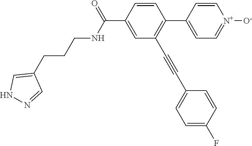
C1=CC(C(=O)NCCCC2=CNN=C2)=CC(C#CC2=CC=C(F)C=C2)=C1C1=CC=[N+]([O-])C=C1
